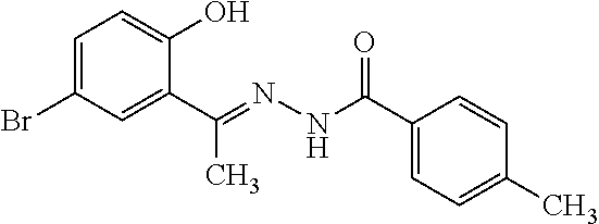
C1=C(Br)C=C(C(=NNC(C2=CC=C(C)C=C2)=O)C)C(O)=C1
